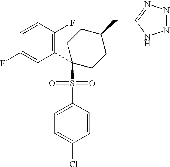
C1=CC(F)=C(C2(S(C3=CC=C(Cl)C=C3)(=O)=O)CCC(CC3=NN=NN3)CC2)C=C1F
